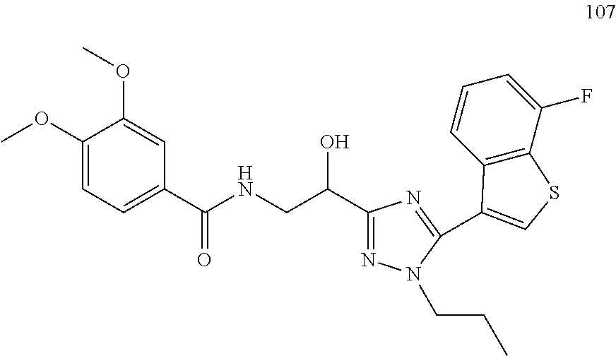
C1(OC)=CC=C(C(NCC(C2=NN(CCC)C(C3=CSC4=C3C=CC=C4F)=N2)O)=O)C=C1OC
